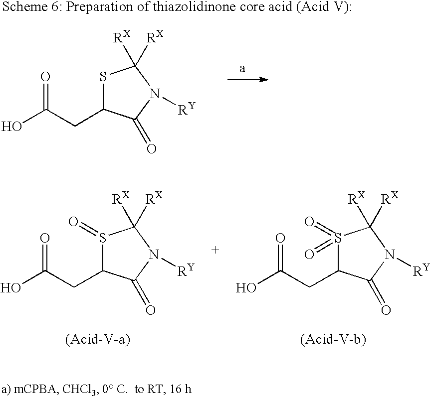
OC(CC1SC([RX])([RX])N([RY])C1=O)=O.OC(CC1S(=O)(=O)C([RX])([RX])N([RY])C1=O)=O.OC(CC1S(=O)C([RX])([RX])N([RY])C1=O)=O
